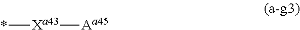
*[Xa43][Aa45]
